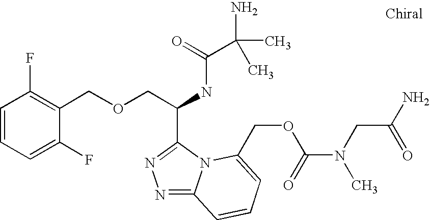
C(C(NC(=O)C(N)(C)C)C1=NN=C2N1C(COC(N(CC(N)=O)C)=O)=CC=C2)OCC1=C(F)C=CC=C1F
